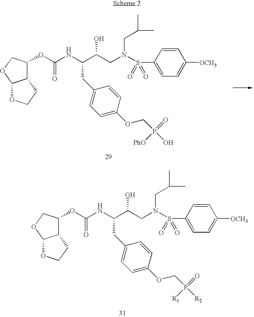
C12C(OC(NC(C(CN(S(C3=CC=C([OCH3])C=C3)(=O)=O)CC(C)C)O)CC3=CC=C(OCP(=O)([PhO])O)C=C3)=O)COC1OCC2.C12C(OC(NC(C(CN(S(C3=CC=C([OCH3])C=C3)(=O)=O)CC(C)C)O)CC3=CC=C(OCP(=O)([R1])[R2])C=C3)=O)COC1OCC2
